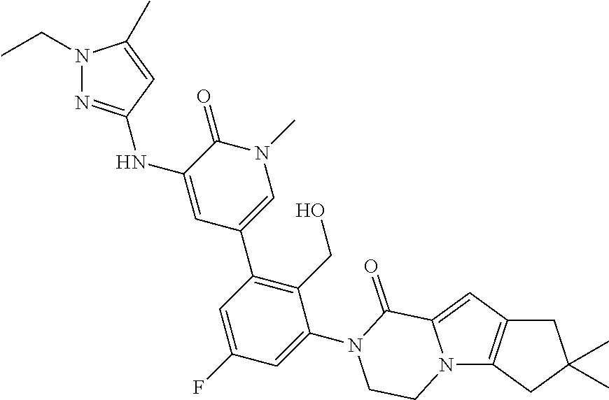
C12=C(N3C(=C1)C(=O)N(C1=CC(F)=CC(C4=CN(C)C(=O)C(NC5=NN(CC)C(C)=C5)=C4)=C1CO)CC3)CC(C)(C)C2
